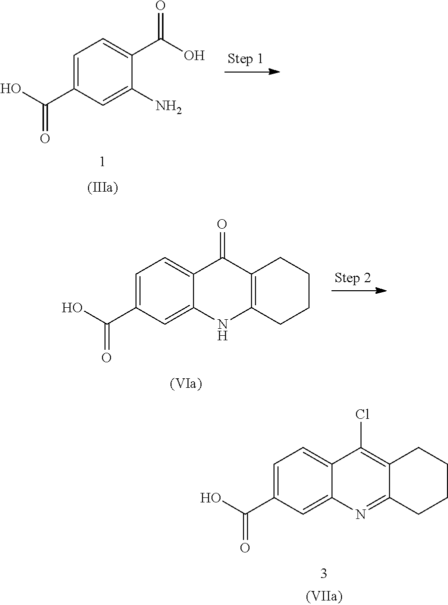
C1=C(C(=O)O)C=C(N)C(C(=O)O)=C1.C1=C(C(=O)O)C=C2C(=C1)C(=O)C1=C(N2)CCCC1.C1=C(C(=O)O)C=C2C(=C1)C(Cl)=C1C(=N2)CCCC1
